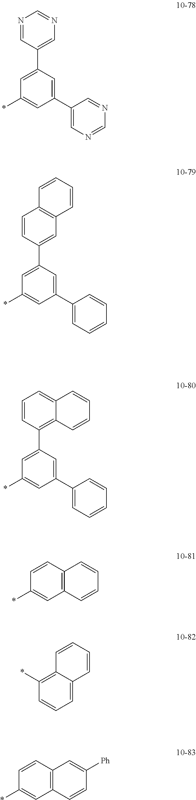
C1(C2=CN=CN=C2)=CC(C2=CN=CN=C2)=CC(*)=C1.C1(C2=CC=CC=C2)=CC(C2=CC3=C(C=C2)C=CC=C3)=CC(*)=C1.C1(C2=CC=CC=C2)=CC(C2=C3C(=CC=C2)C=CC=C3)=CC(*)=C1.C12=C(C=CC(*)=C1)C=CC=C2.C1=C2C(=C(*)C=C1)C=CC=C2.C12=C(C=CC(*)=C1)C=C([Ph])C=C2
